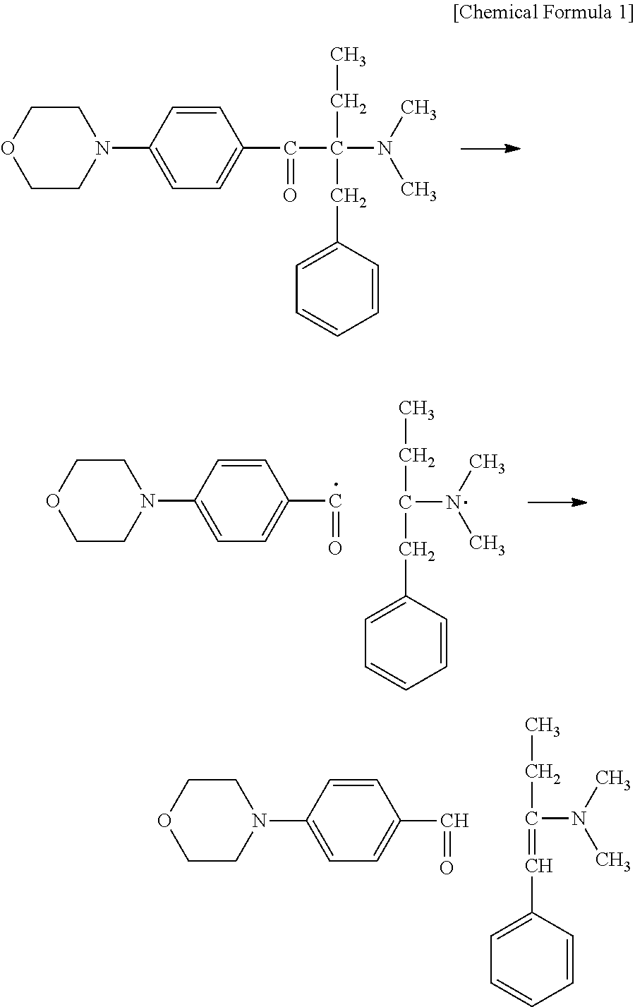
O1CCN(C2=CC=C(C(=O)C(CC3=CC=CC=C3)(CC)N(C)C)C=C2)CC1.O1CCN(C2=CC=C(C=O)C=C2)CC1.C(CC1=CC=CC=C1)(CC)N(C)C.O1CCN(C2=CC=C(C=O)C=C2)CC1.C(=CC1=CC=CC=C1)(CC)N(C)C
